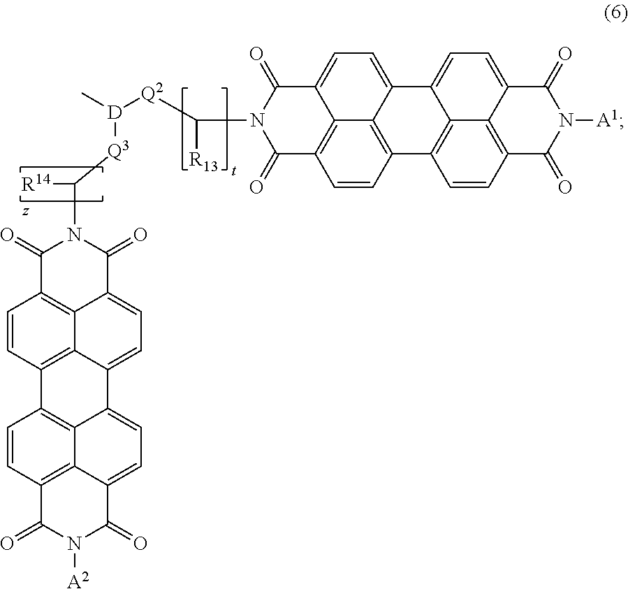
[R13]C(N1C(=O)C2=C3C(=CC=C4C3=C(C=C2)C2=C3C4=CC=C4C3=C(C=C2)C(=O)N([A1])C4=O)C1=O)[Q2][D](C)[Q3]C([R14])N1C(=O)C2=C3C(=CC=C4C3=C(C=C2)C2=C3C4=CC=C4C3=C(C=C2)C(=O)N([A2])C4=O)C1=O
